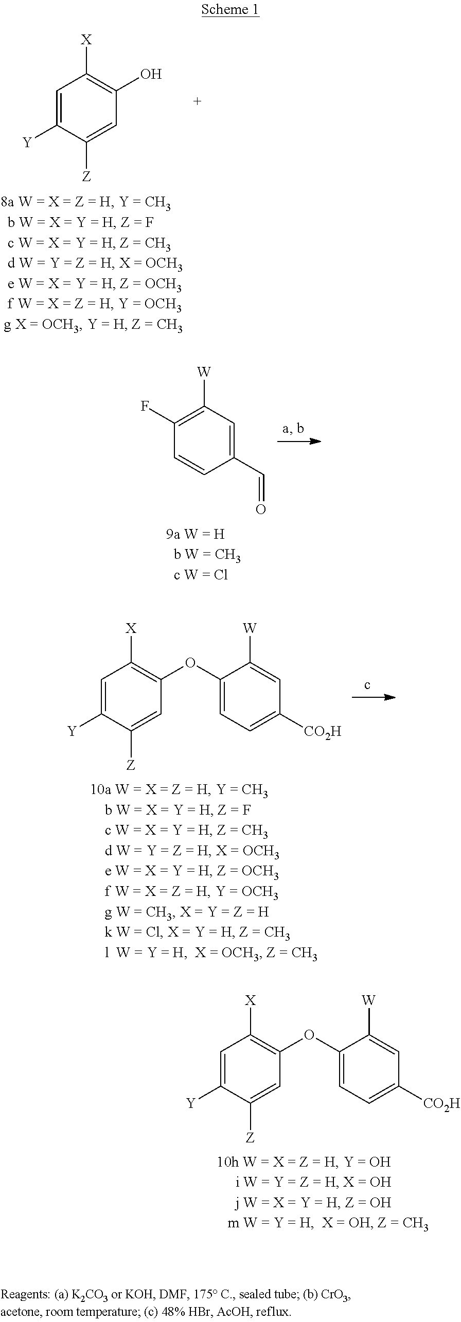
C1=C([Y])C([Z])=CC(OC2=CC=C([CO2H])C=C2[W])=C1[X].C1=C([Y])C([Z])=CC(O)=C1[X].C1(F)=C([W])C=C(C=O)C=C1.C1=C([Y])C([Z])=CC(OC2=CC=C([CO2H])C=C2[W])=C1[X]
